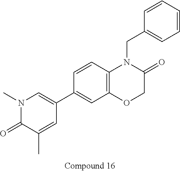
N1(C)C(=O)C(C)=CC(C2=CC3=C(C=C2)N(CC2=CC=CC=C2)C(=O)CO3)=C1
